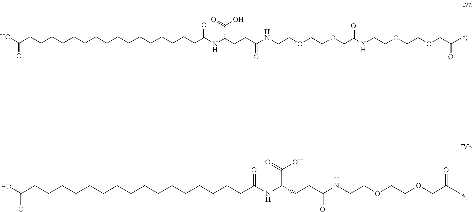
OC(CCCCCCCCCCCCCCCCC(NC(CCC(NCCOCCOCC(NCCOCCOCC(C)=O)=O)=O)C(=O)O)=O)=O.OC(CCCCCCCCCCCCCCCCC(NC(CCC(NCCOCCOCC(C)=O)=O)C(=O)O)=O)=O
